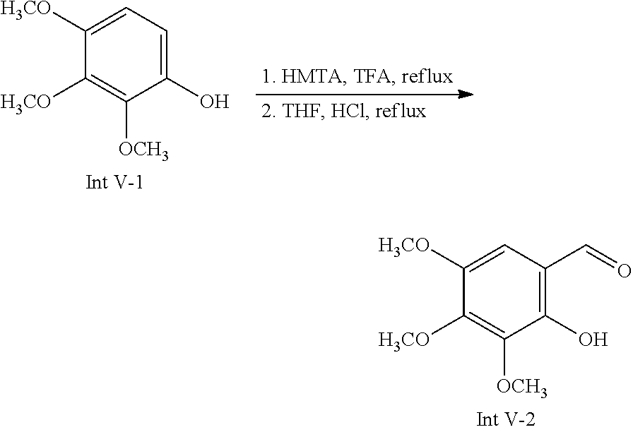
C1=C([H3CO])C([H3CO])=C([OCH3])C(O)=C1C=O.C1=C([H3CO])C([H3CO])=C([OCH3])C(O)=C1
